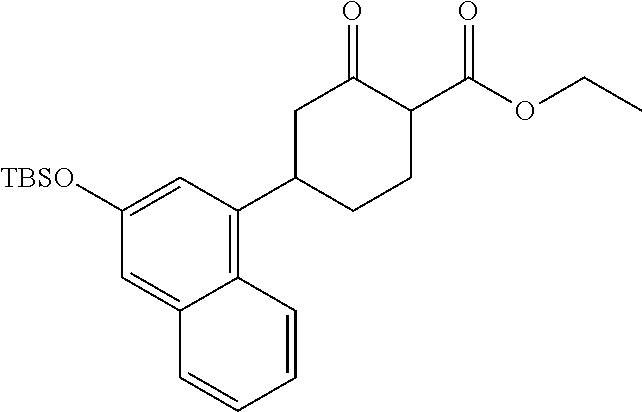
C1([TBSO])=CC(C2CCC(C(OCC)=O)C(=O)C2)=C2C(=C1)C=CC=C2
